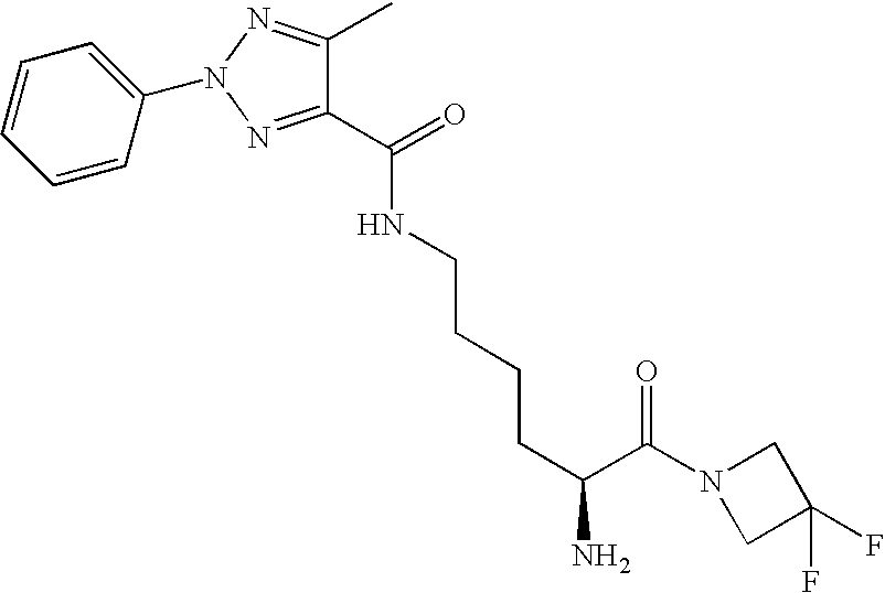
C1(C(NCCCCC(C(N2CC(F)(F)C2)=O)N)=O)=NN(C2=CC=CC=C2)N=C1C
